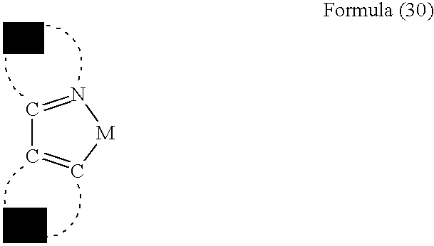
C1=N[M]C=C1
